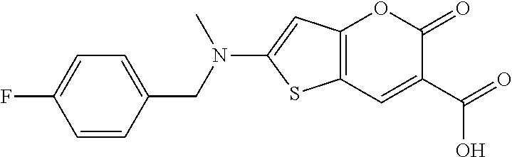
C12=C(C=C(C(O)=O)C(=O)O1)SC(N(CC1=CC=C(F)C=C1)C)=C2
